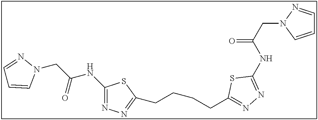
C1=NN(CC(=O)NC2=NN=C(CCCCC3=NN=C(NC(CN4N=CC=C4)=O)S3)S2)C=C1
